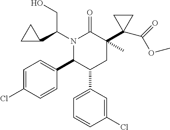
N1(C(C2CC2)CO)C(C2=CC=C(Cl)C=C2)C(C2=CC=CC(Cl)=C2)CC(C2(C(=O)OC)CC2)(C)C1=O
